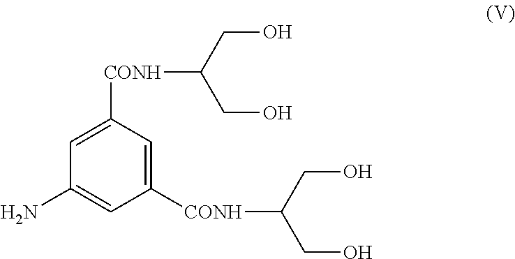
C1=C([CONH]C(CO)CO)C=C([CONH]C(CO)CO)C=C1N
